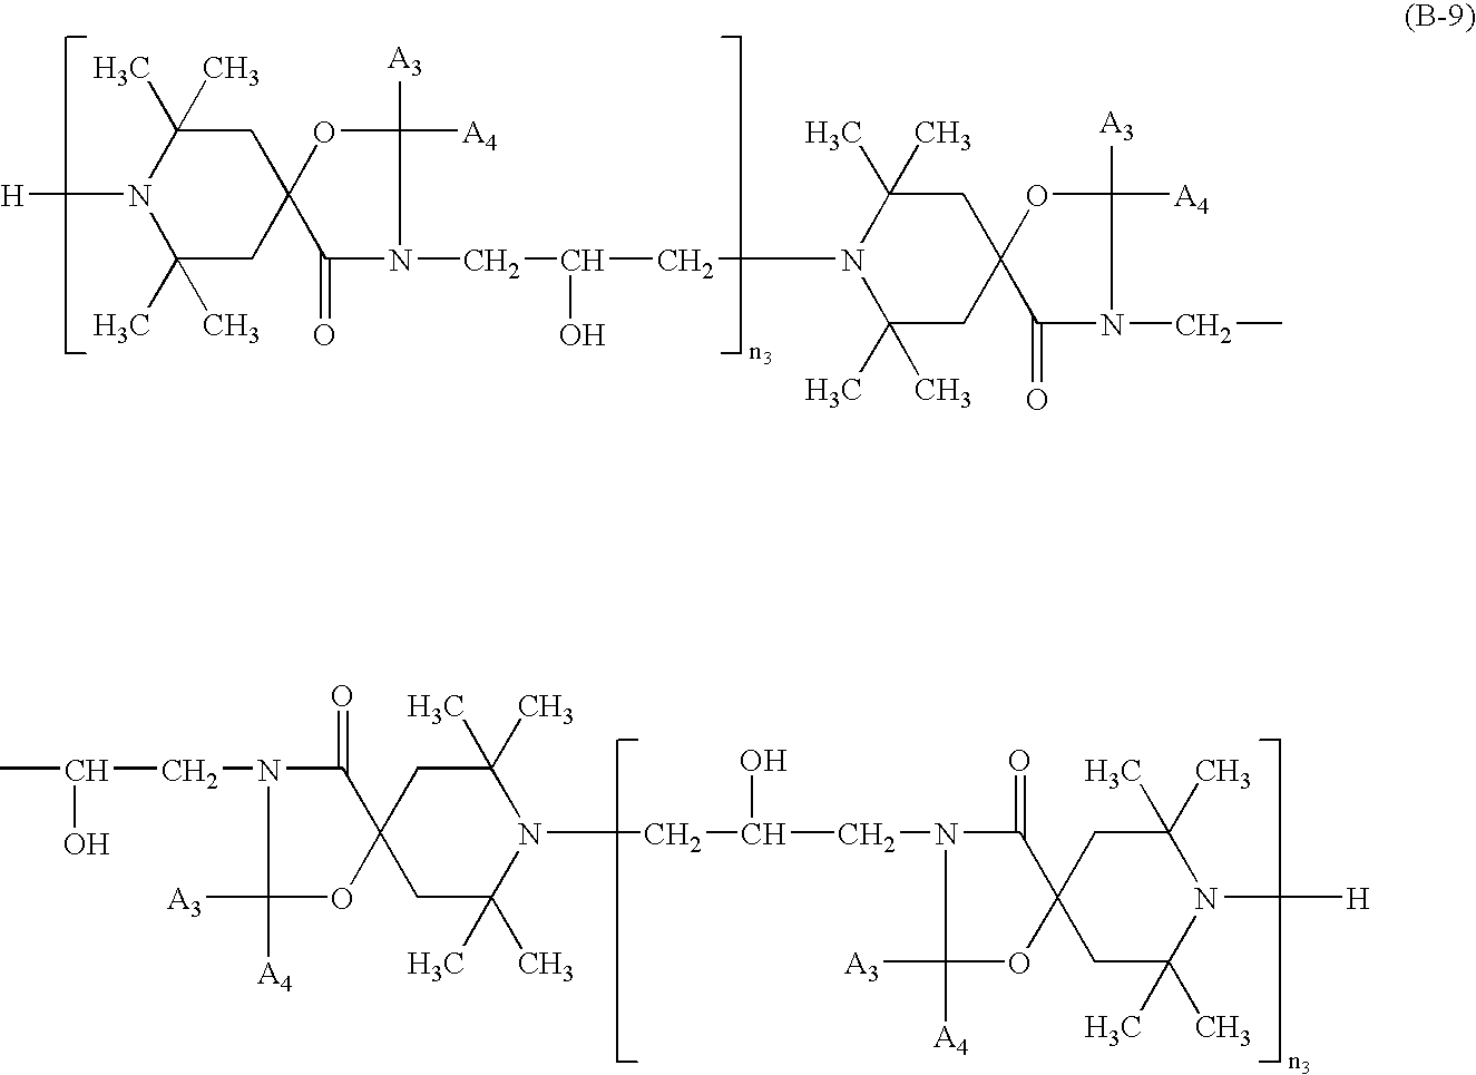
[H]N1C(C)(C)CC2(CC1(C)C)OC([A4])([A3])N(CC(CN1C(C)(C)CC3(CC1(C)C)OC([A4])([A3])N(CC)C3=O)O)C2=O.C(CN1C(=O)C2(CC(C)(C)N(CC(CN3C(=O)C4(CC(C)(C)N([H])C(C)(C)C4)OC3([A4])[A3])O)C(C)(C)C2)OC1([A4])[A3])(O)C
